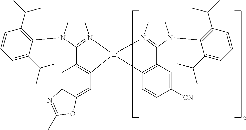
C1=CN(C2=C(C(C)C)C=CC=C2C(C)C)C2=N1[Ir]1(C3=C2C=C2C(=C3)OC(C)=N2)N2=C(C3=C1C=CC([CN])=C3)N(C1=C(C(C)C)C=CC=C1C(C)C)C=C2
